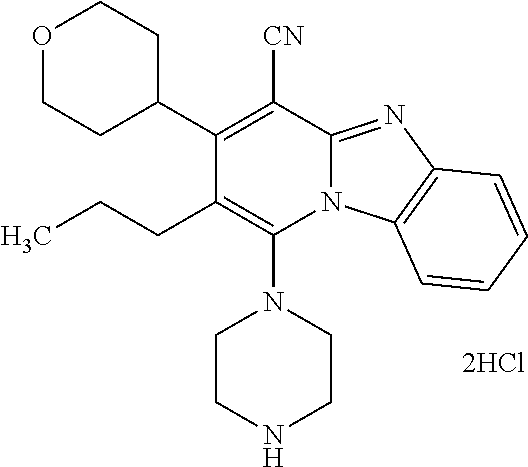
[2HCl].C1CNCCN1C1=C(CCC)C(C2CCOCC2)=C([CN])C2=NC3=C(N12)C=CC=C3
